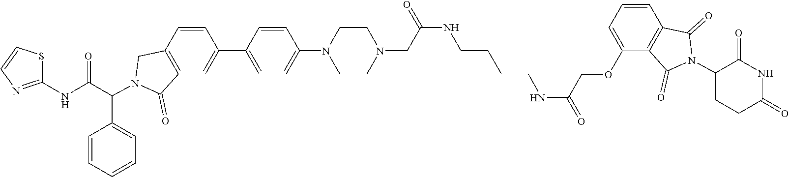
C12=C(C=CC=C1OCC(NCCCCNC(CN1CCN(C3=CC=C(C4=CC5=C(CN(C(C6=CC=CC=C6)C(NC6=NC=CS6)=O)C5=O)C=C4)C=C3)CC1)=O)=O)C(=O)N(C1CCC(=O)NC1=O)C2=O
